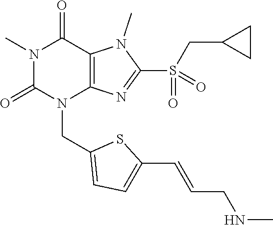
N1(C)C(=O)N(CC2=CC=C(C=CCNC)S2)C2=C(C1=O)N(C)C(S(CC1CC1)(=O)=O)=N2
